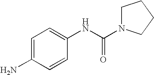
C1=C(N)C=CC(NC(N2CCCC2)=O)=C1
